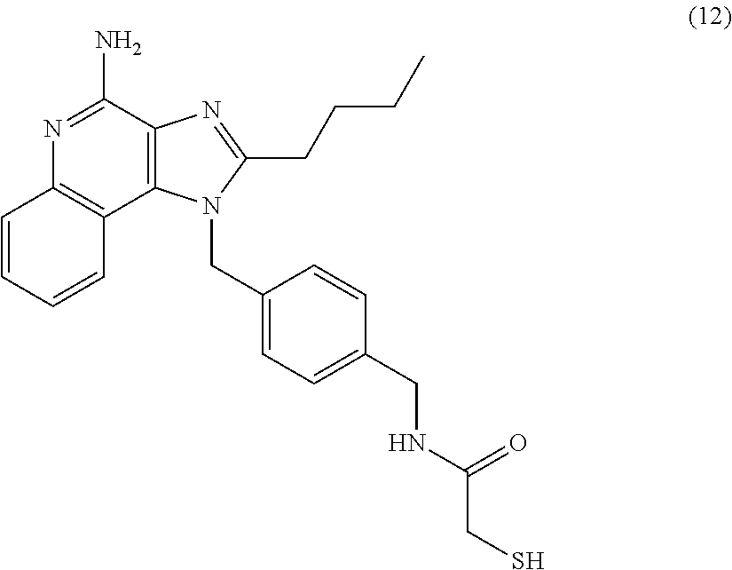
N1=C(N)C2=C(C3=C1C=CC=C3)N(CC1=CC=C(CNC(CS)=O)C=C1)C(CCCC)=N2
